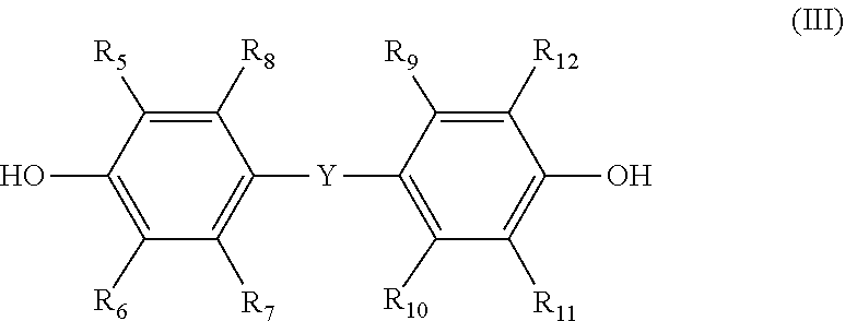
C1([R6])=C(O)C([R5])=C([R8])C([Y]C2=C([R10])C([R11])=C(O)C([R12])=C2[R9])=C1[R7]
